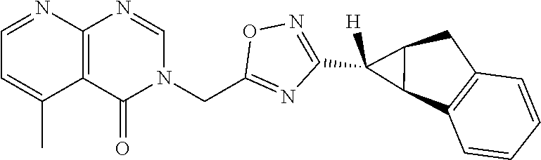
C12=C(C(=O)N(CC3=NC(C4([H])C5C4CC4=C5C=CC=C4)=NO3)C=N1)C(C)=CC=N2
